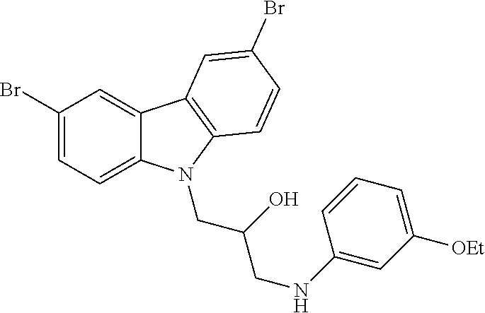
C1(Br)=CC=C2C(=C1)C1=C(C=CC(Br)=C1)N2CC(O)CNC1=CC([OEt])=CC=C1
